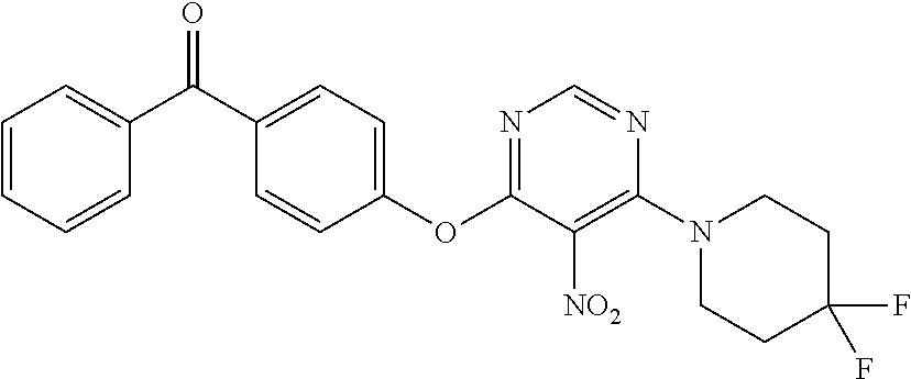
C1(OC2=NC=NC(N3CCC(F)(F)CC3)=C2[NO2])=CC=C(C(C2=CC=CC=C2)=O)C=C1
